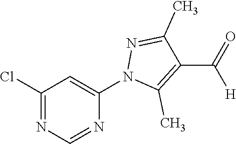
C1(Cl)=NC=NC(N2C(C)=C(C([H])=O)C(C)=N2)=C1
